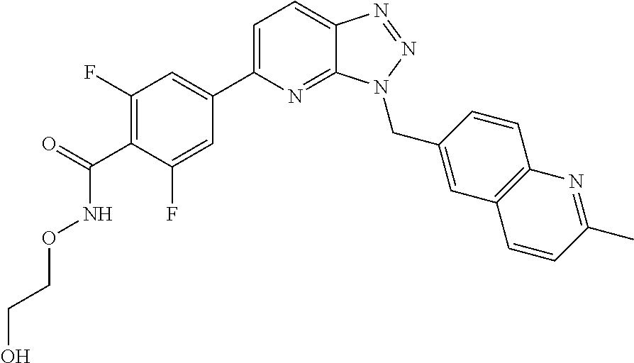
C1(F)=C(C(=O)NOCCO)C(F)=CC(C2=CC=C3C(=N2)N(CC2=CC4=C(C=C2)N=C(C)C=C4)N=N3)=C1
